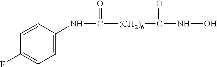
C1(NC(=O)[(CH2)6]C(NO)=O)=CC=C(F)C=C1
